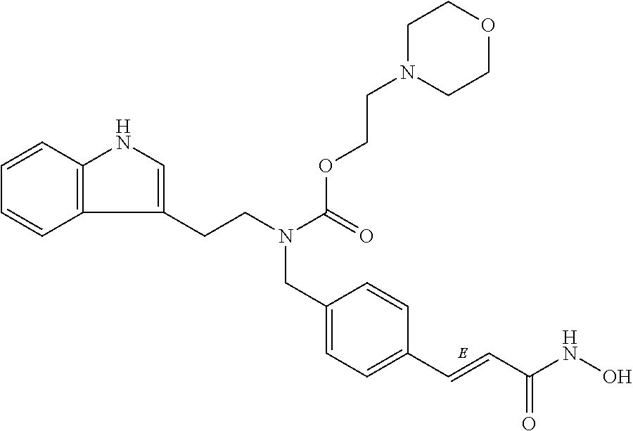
C1=CC2=C(C=C1)C(CCN(CC1=CC=C(C=CC(NO)=O)C=C1)C(=O)OCCN1CCOCC1)=CN2
